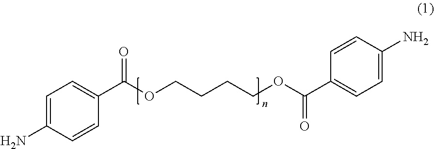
C1(N)=CC=C(C(OCCCCOC(C2=CC=C(N)C=C2)=O)=O)C=C1
